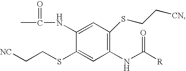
CC(NC1=CC(SCC[CN])=C(NC([R])=O)C=C1SCC[NC])=O
